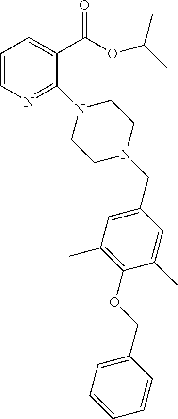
C1=CN=C(N2CCN(CC3=CC(C)=C(OCC4=CC=CC=C4)C(C)=C3)CC2)C(C(=O)OC(C)C)=C1
